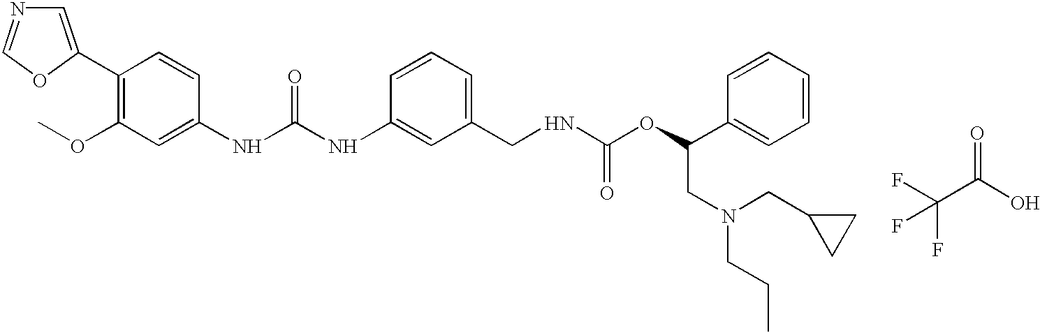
C1=C(C2=C(OC)C=C(NC(NC3=CC(CNC(OC(C4=CC=CC=C4)CN(CCC)CC4CC4)=O)=CC=C3)=O)C=C2)OC=N1.C(C(O)=O)(F)(F)F
